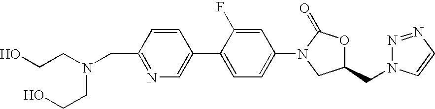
C1=CC(CN(CCO)CCO)=NC=C1C1=CC=C(N2C(=O)OC(CN3N=NC=C3)C2)C=C1F
